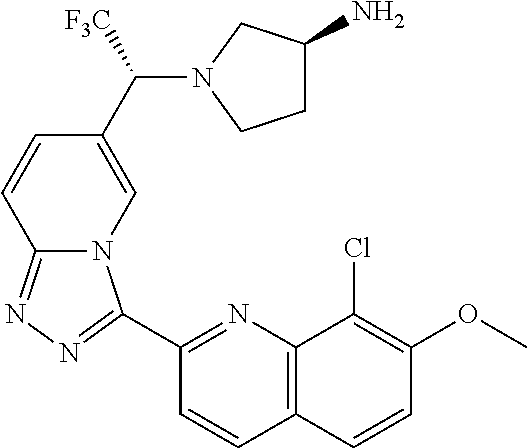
C1(C2=NN=C3N2C=C(C(N2CCC(N)C2)[F3C])C=C3)=NC2=C(C=C1)C=CC(OC)=C2Cl
